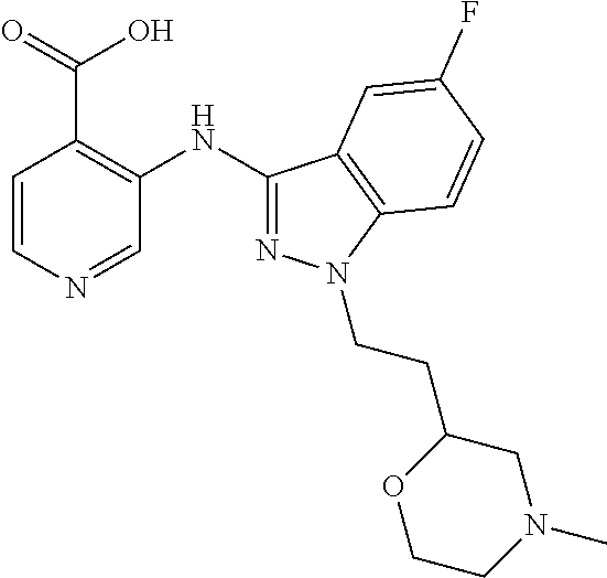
C1=CN=CC(NC2=NN(CCC3OCCN(C)C3)C3=C2C=C(F)C=C3)=C1C(=O)O
